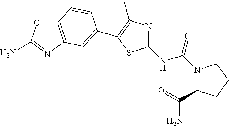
C12=C(N=C(N)O1)C=C(C1=C(C)N=C(NC(N3C(C(=O)N)CCC3)=O)S1)C=C2
